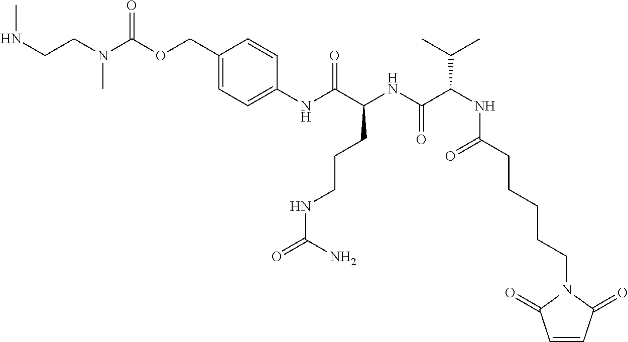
C1=C(COC(N(CCNC)C)=O)C=CC(NC(C(NC(C(NC(CCCCCN2C(=O)C=CC2=O)=O)C(C)C)=O)CCCNC(=O)N)=O)=C1
